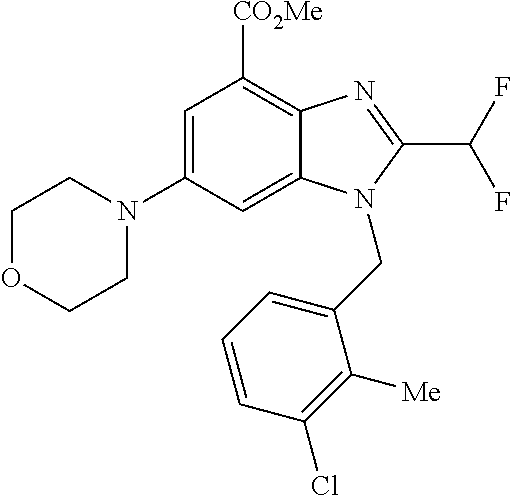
C1OCCN(C2=CC([CO2Me])=C3C(=C2)N(CC2=CC=CC(Cl)=C2[Me])C(C(F)F)=N3)C1
